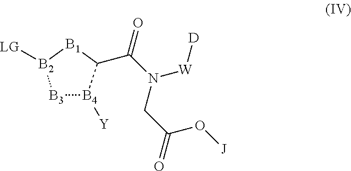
[B3]1[B4]([Y])C(C(N(CC(=O)O[J])[W][D])=O)[B1][B2]1[LG]
